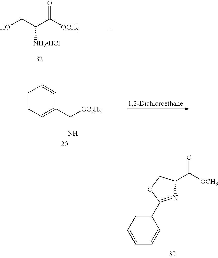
OCC(C([OCH3])=O)[NH2HCl].C1=CC=C(C([OC2H5])=N)C=C1.C1(C2=NC(C(=O)[OCH3])CO2)=CC=CC=C1
